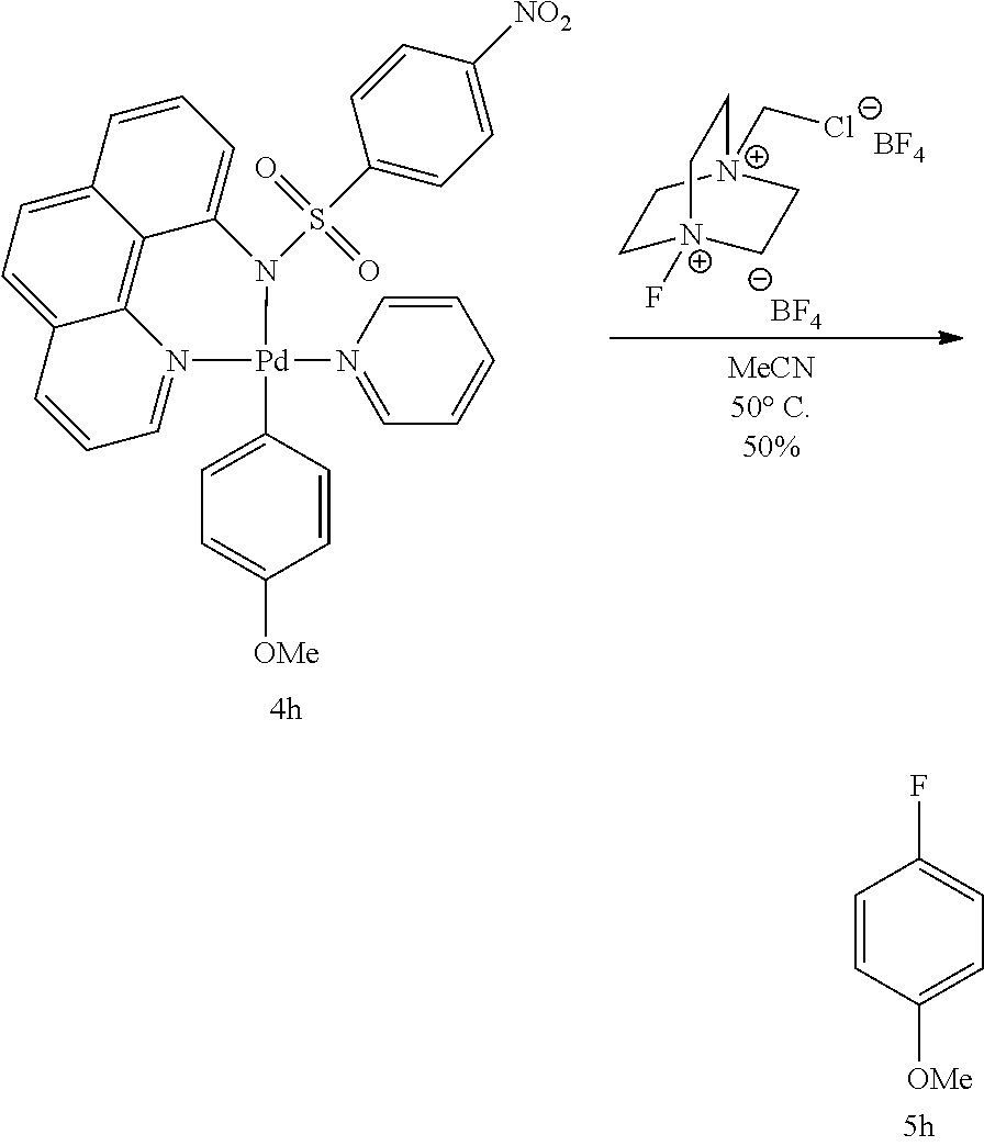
C1=CC([OMe])=CC=C1F.C1[N+]2(C[Cl-])CC[N+](F)(C1)CC2.[BF4].[BF4].C1=C2C3=C4C(=CC=C3C=C1)C=CC=N4[Pd](N1=CC=CC=C1)(C1=CC=C([OMe])C=C1)N2S(C1=CC=C([NO2])C=C1)(=O)=O
